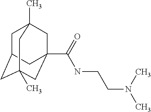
C1C2CC3(C)CC(C(=O)NCCN(C)C)(CC1(C)C3)C2
